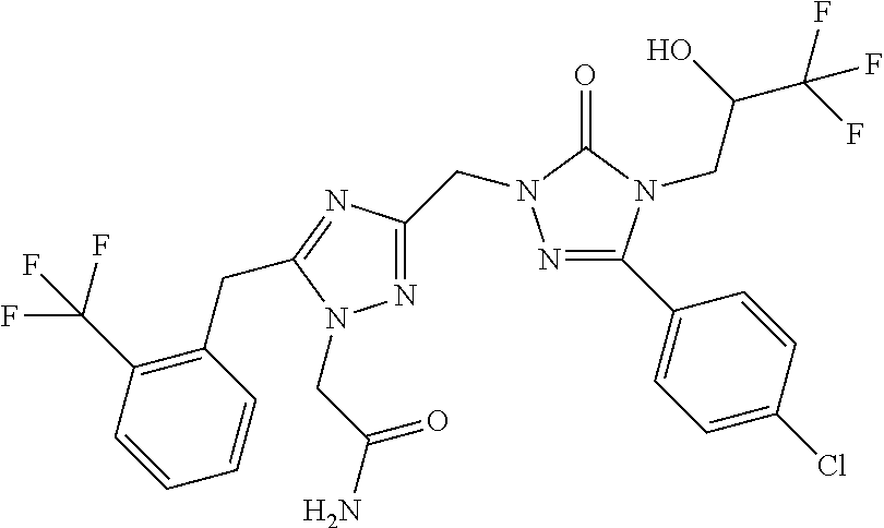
N1=C(C2=CC=C(Cl)C=C2)N(CC(C(F)(F)F)O)C(=O)N1CC1=NN(CC(=O)N)C(CC2=C(C(F)(F)F)C=CC=C2)=N1
